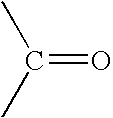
C(C)(=O)C
